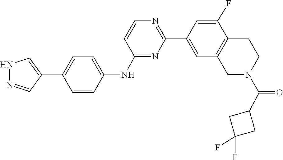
C1C(F)(F)CC1C(N1CCC2=C(C=C(C3=NC=CC(NC4=CC=C(C5=CNN=C5)C=C4)=N3)C=C2F)C1)=O
